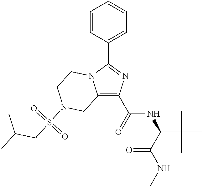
C12=C(C(=O)NC(C(=O)NC)C(C)(C)C)N=C(C3=CC=CC=C3)N1CCN(S(CC(C)C)(=O)=O)C2
